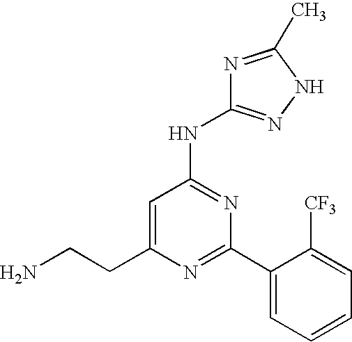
C1=C(CCN)N=C(C2=CC=CC=C2[CF3])N=C1NC1=NNC(C)=N1
